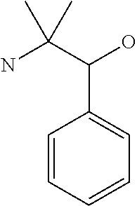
C1=CC=CC(C(C(N)(C)C)O)=C1
